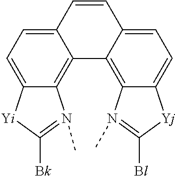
C12=CC=C3C(=C1C1=C4C(=CC=C1C=C2)[Yj]C([Bl])=N4C)N(C)=C([Bk])[Yi]3
